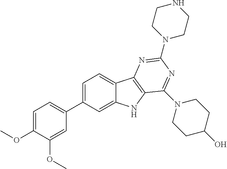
C1=C(OC)C(OC)=CC(C2=CC=C3C(=C2)NC2=C3N=C(N3CCNCC3)N=C2N2CCC(O)CC2)=C1
